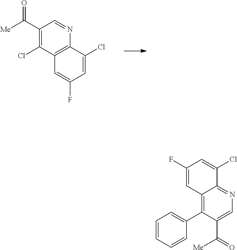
C(C1=C(Cl)C2=C(N=C1)C(Cl)=CC(F)=C2)(=O)[Me].FC1=CC2=C(C3=CC=CC=C3)C(C([Me])=O)=CN=C2C(Cl)=C1
